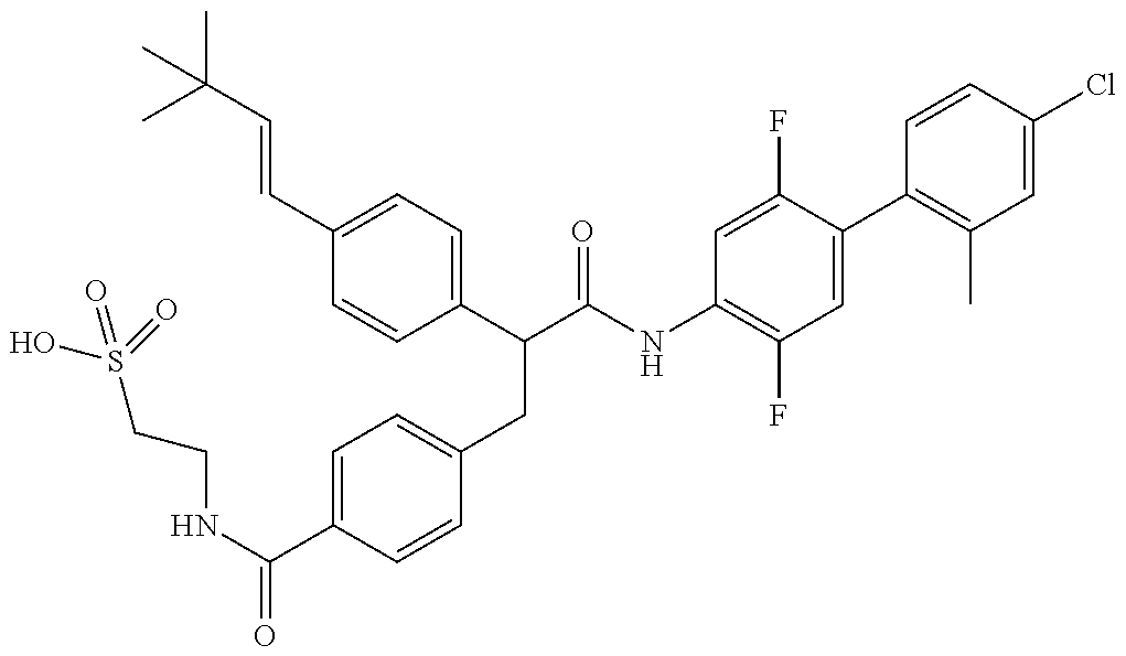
OS(CCNC(=O)C1=CC=C(CC(C(NC2=C(F)C=C(C3=C(C)C=C(Cl)C=C3)C(F)=C2)=O)C2=CC=C(C=CC(C)(C)C)C=C2)C=C1)(=O)=O
